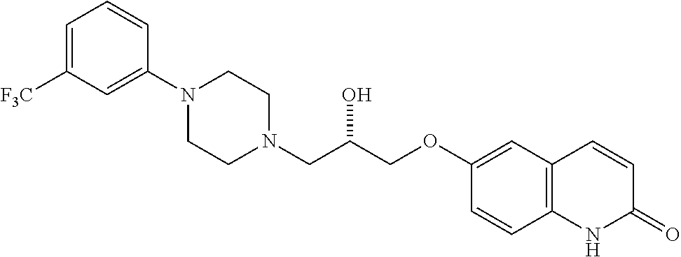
C1=C([F3C])C=C(N2CCN(CC(COC3=CC4=C(C=C3)NC(=O)C=C4)O)CC2)C=C1
